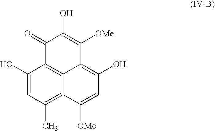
C1(O)=CC(C)=C2C3=C1C(=O)C(O)=C([OMe])C3=C([OH])C=C2[OMe]
